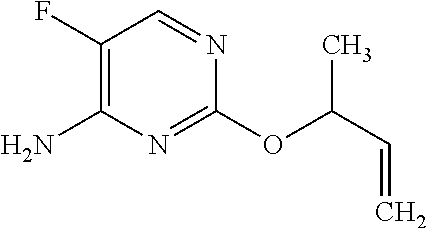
C1(F)=C(N)N=C(OC(C=C)C)N=C1
